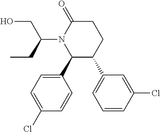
C1(C2=CC=C(Cl)C=C2)C(C2=CC=CC(Cl)=C2)CCC(=O)N1C(CC)CO
